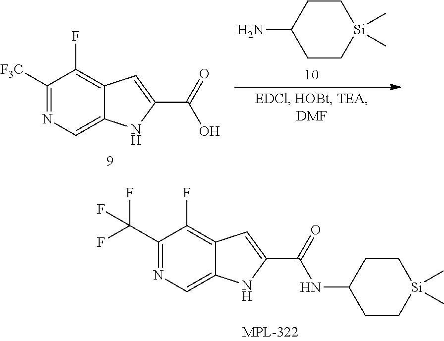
NC1CC[Si](C)(C)CC1.C12=CN=C([F3C])C(F)=C1C=C(C(=O)O)N2.N(C1CC[Si](C)(C)CC1)C(C1=CC2=C(F)C(C(F)(F)F)=NC=C2N1)=O
